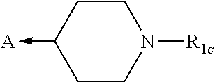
C1C(->[A])CCN([R1c])C1
